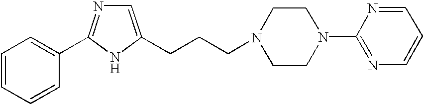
N1(CCCC2=CN=C(C3=CC=CC=C3)N2)CCN(C2=NC=CC=N2)CC1
